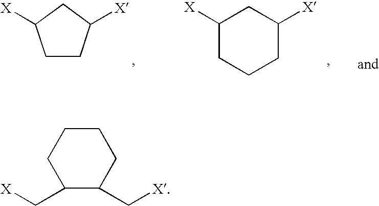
C1CC([X])CC1[X].C1([X])CCCC([X])C1.C1(C[X])C(C[X])CCCC1
